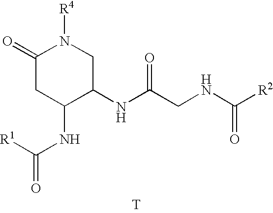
[T].N(C(CNC([R2])=O)=O)C1CN([R4])C(=O)CC1NC([R1])=O
